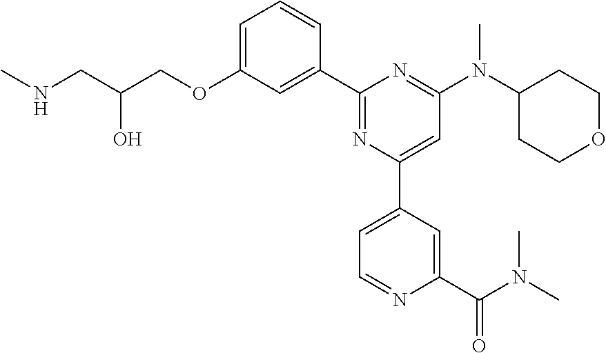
C1=C(OCC(CNC)O)C=C(C2=NC(C3=CC=NC(C(N(C)C)=O)=C3)=CC(N(C3CCOCC3)C)=N2)C=C1
